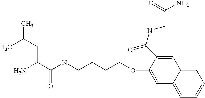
NC(C(NCCCCOC1=CC2=CC=CC=C2C=C1C(NCC(=O)N)=O)=O)CC(C)C
